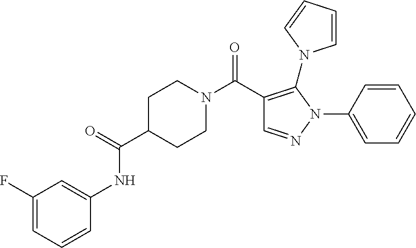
C1(C(N2CCC(C(=O)NC3=CC(F)=CC=C3)CC2)=O)=C(N2C=CC=C2)N(C2=CC=CC=C2)N=C1
